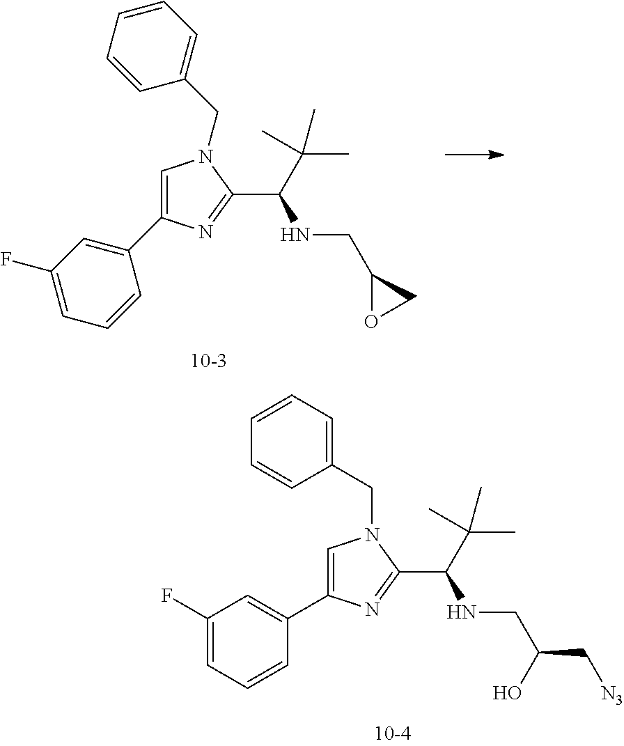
C1(F)=CC=CC(C2=CN(CC3=CC=CC=C3)C(C(NCC(C[N3])O)C(C)(C)C)=N2)=C1.C1=C(C2=CC(F)=CC=C2)N=C(C(NCC2OC2)C(C)(C)C)N1CC1=CC=CC=C1
